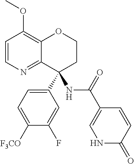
C1=CN=C2C(=C1OC)OCCC2(C1=CC=C([F3CO])C(F)=C1)NC(C1=CNC(=O)C=C1)=O
